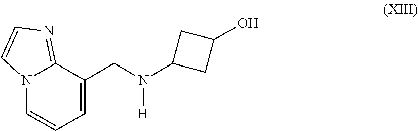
C12=NC=CN1C=CC=C2CN(C1CC(O)C1)[H]
